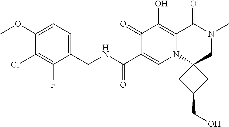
C1(CNC(=O)C2=CN3C(=C(O)C2=O)C(=O)N(C)CC32CC(CO)C2)=CC=C(OC)C(Cl)=C1F
